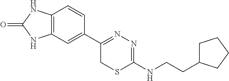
C12=C(C=C(C3=NN=C(NCCC4CCCC4)SC3)C=C1)NC(=O)N2
